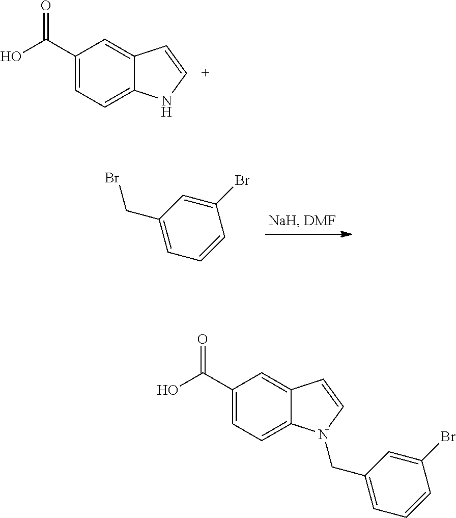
C1(C(O)=O)=CC=C2C(=C1)C=CN2CC1=CC=CC(Br)=C1.C1(C(O)=O)=CC=C2C(=C1)C=CN2.C1(Br)=CC(CBr)=CC=C1
